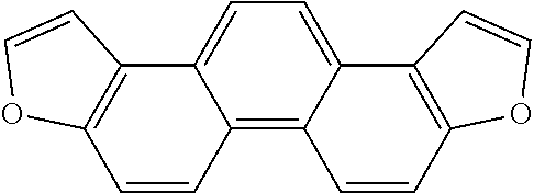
C1=C2C(=C3C(=C1)C1=C(C=C3)OC=C1)C=CC1=C2C=CO1
